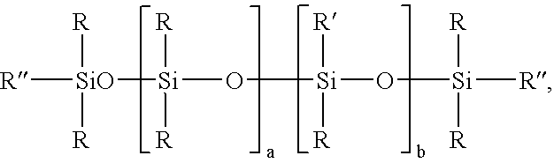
[R][SiO]([Si](O[Si]([R])([R])O[Si]([R])([R])[R])([R])[R])([R])[R]
